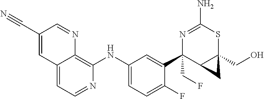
C12=CC=NC(NC3=CC=C(F)C(C4(CF)C5C(CO)(SC(N)=N4)C5)=C3)=C1N=CC(C#N)=C2
